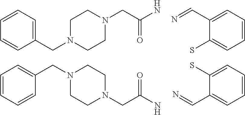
C1=CC=CC=C1CN1CCN(CC(N)=O)CC1.N=CC1=CC=CC=C1S.C1=CC=CC(CN2CCN(CC(N)=O)CC2)=C1.N=CC1=CC=CC=C1S
